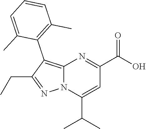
C12=C(C3=C(C)C=CC=C3C)C(CC)=NN1C(C(C)C)=CC(C(O)=O)=N2
